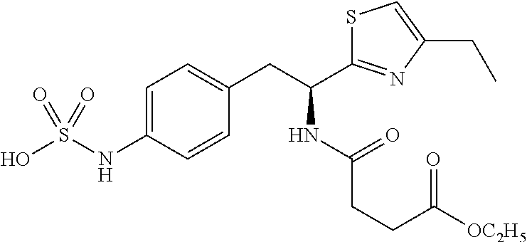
[OC2H5]C(CCC(=O)NC(CC1=CC=C(NS(O)(=O)=O)C=C1)C1=NC(CC)=CS1)=O
